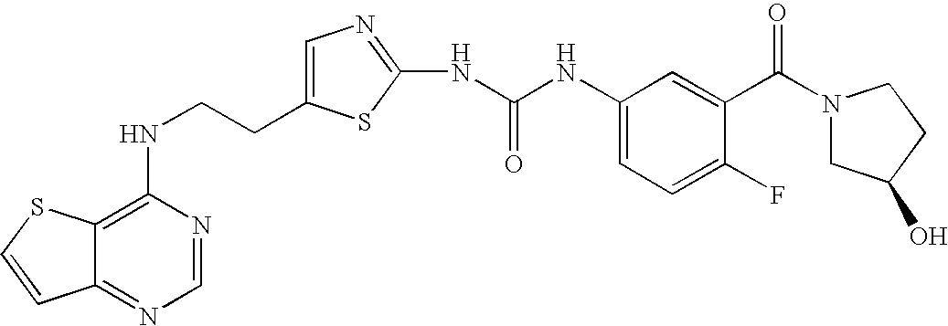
C(CNC1=C2C(=NC=N1)C=CS2)C1=CN=C(NC(=O)NC2=CC=C(F)C(C(=O)N3CC(O)CC3)=C2)S1
